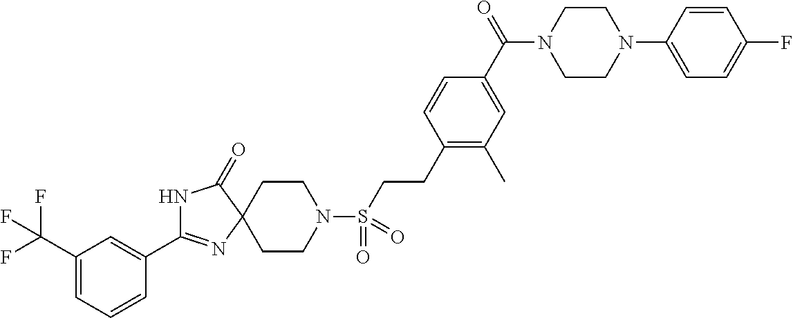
N1C(=O)C2(N=C1C1=CC(C(F)(F)F)=CC=C1)CCN(S(=O)(=O)CCC1=C(C)C=C(C(=O)N3CCN(C4=CC=C(F)C=C4)CC3)C=C1)CC2
